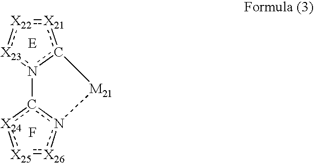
[X21]1:[X22]:[X23]n2c1[M21]n1c-2[X24]:[X25]:[X26]1.F
